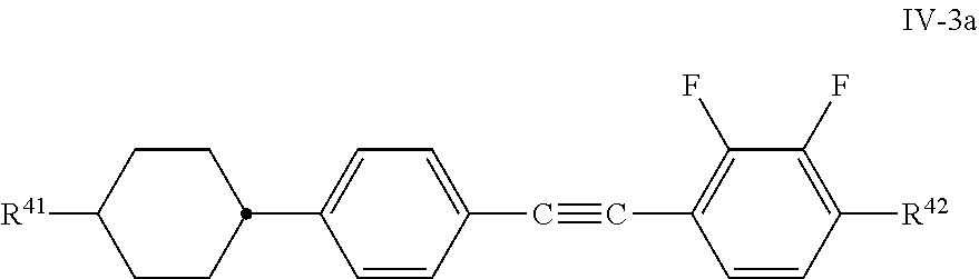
[R41]C1CCC(C2=CC=C(C#CC3=C(F)C(F)=C([R42])C=C3)C=C2)CC1
